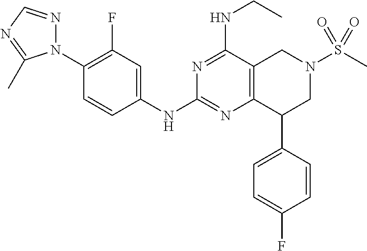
C1(N2N=CN=C2C)=C(F)C=C(NC2=NC3=C(C(NCC)=N2)CN(S(C)(=O)=O)CC3C2=CC=C(F)C=C2)C=C1
